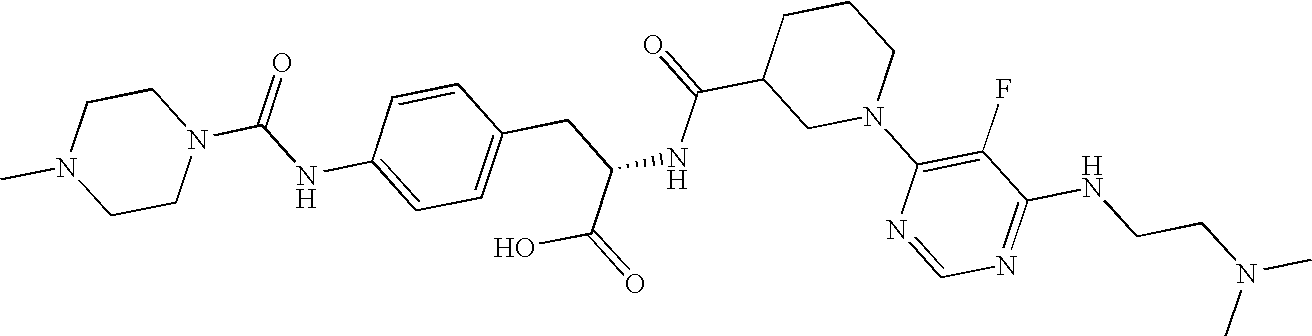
N(C(N1CCN(C)CC1)=O)C1=CC=C(CC(NC(C2CN(C3=C(F)C(NCCN(C)C)=NC=N3)CCC2)=O)C(=O)O)C=C1
